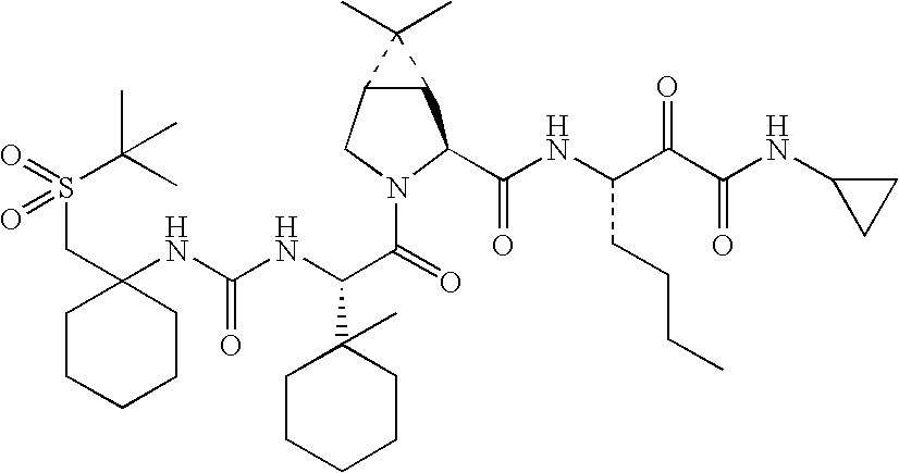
C(C1(NC(NC(C(=O)N2CC3C(C2C(NC(C(C(NC2CC2)=O)=O)CCCC)=O)C3(C)C)C2(C)CCCCC2)=O)CCCCC1)S(C(C)(C)C)(=O)=O
